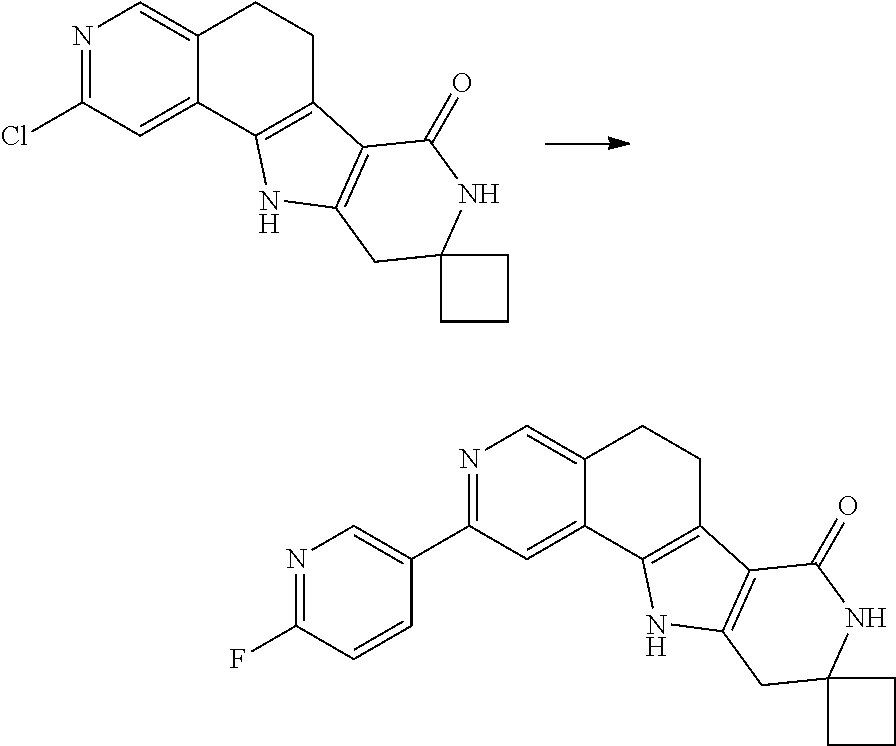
N1=C(Cl)C=C2C(=C1)CCC1=C2NC2=C1C(=O)NC1(C2)CCC1.N1=C(C2=CN=C(F)C=C2)C=C2C(=C1)CCC1=C2NC2=C1C(=O)NC1(C2)CCC1
